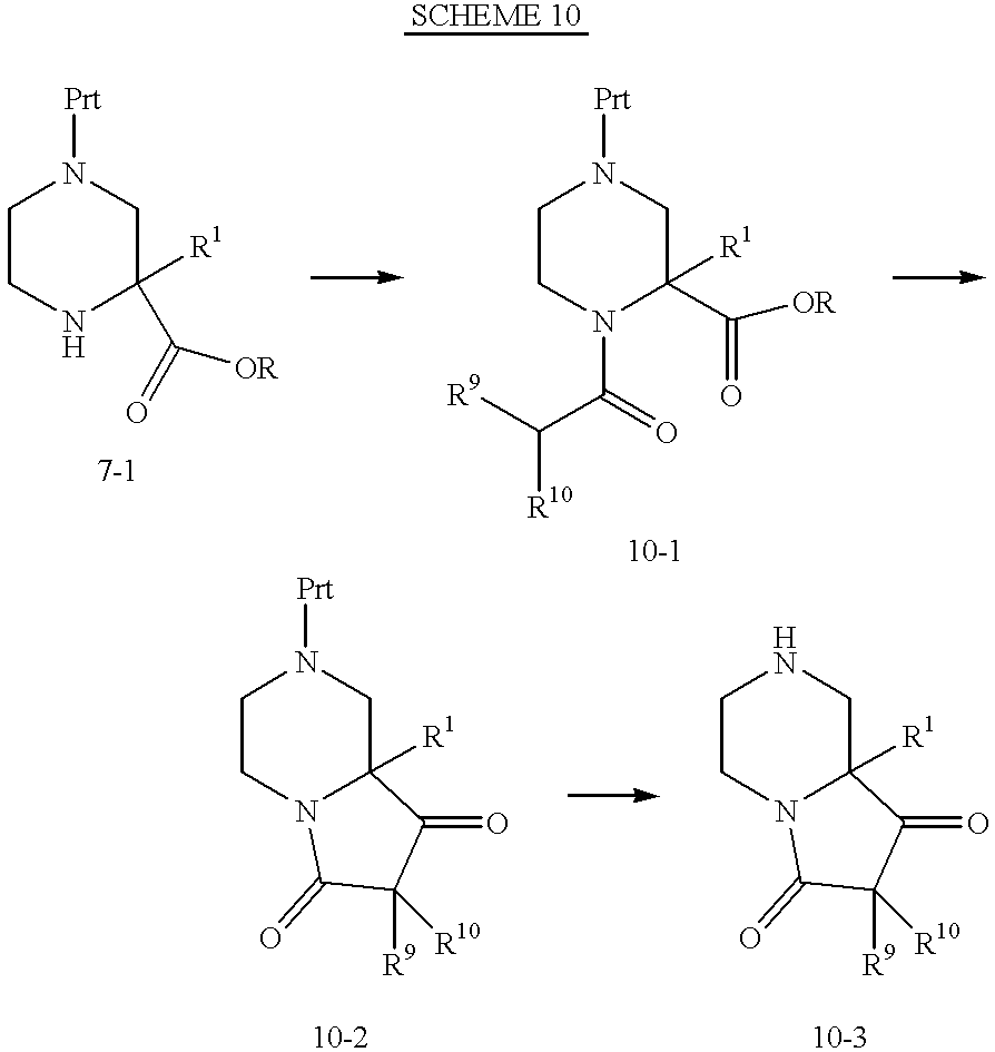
C1CNC([R1])(C([OR])=O)CN1[Prt].C1CN(C(C([R9])[R10])=O)C([R1])(C([OR])=O)CN1[Prt].C1CN2C([R1])(CN1[Prt])C(=O)C([R9])([R10])C2=O.C1CN2C([R1])(CN1)C(=O)C([R9])([R10])C2=O
